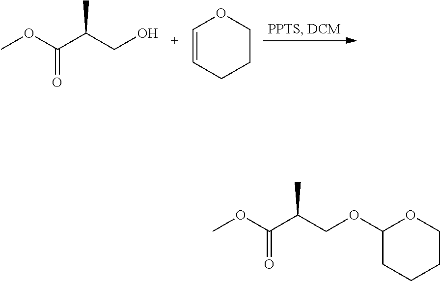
COC(C(CO)C)=O.C1=CCCCO1.COC(C(COC1CCCCO1)C)=O
